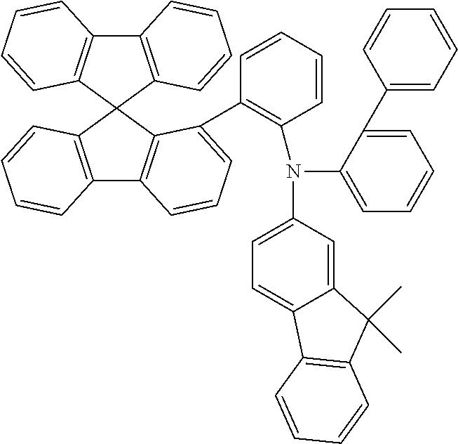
C12=C(C3(C4=C1C=CC=C4)C1=C(C4=C3C(C3=C(N(C5=CC=C6C(=C5)C(C)(C)C5=C6C=CC=C5)C5=CC=CC=C5C5=CC=CC=C5)C=CC=C3)=CC=C4)C=CC=C1)C=CC=C2
